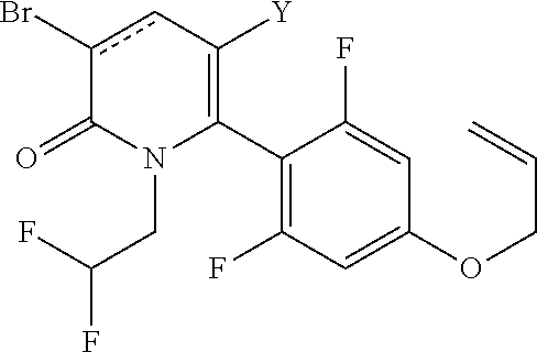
C1(C2=C([Y])cc(Br)C(=O)N2CC(F)F)=C(F)C=C(OCC=C)C=C1F
